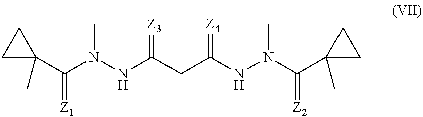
C1(C(N(NC(CC(NN(C(C2(C)CC2)=[Z2])C)=[Z4])=[Z3])C)=[Z1])(C)CC1
